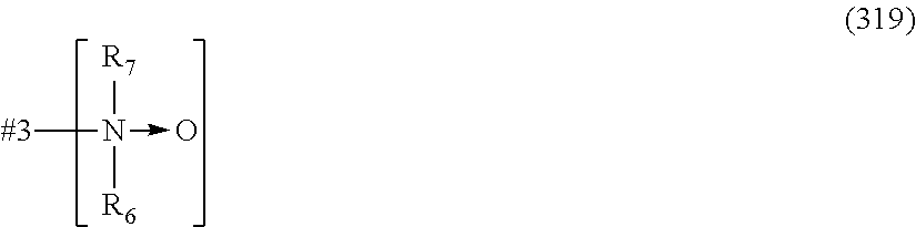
[#3]N([R7])([R6])->O
